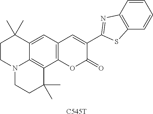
C1CN2C3=C(C(C)(C)CC2)C2=C(C=C3C1(C)C)C=C(C1=NC3=C(C=CC=C3)S1)C(=O)O2.[C545T]
